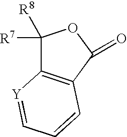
C1([R8])([R7])C2=C(C(=O)O1)C=CC=[Y]2
